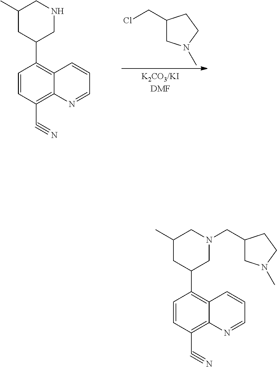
C1=CC(C2CN(CC3CN(C)CC3)CC(C)C2)=C2C(=C1C#N)N=CC=C2.C1=CC(C2CNCC(C)C2)=C2C(=C1C#N)N=CC=C2.ClCC1CN(C)CC1
